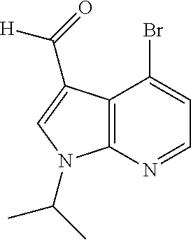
C12=C(N=CC=C1Br)N(C(C)C)C=C2C(=O)[H]
